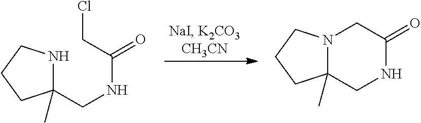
C12(C)N(CCC1)CC(=O)NC2.C1(C)(CNC(=O)CCl)NCCC1
